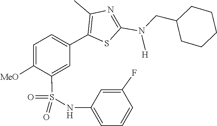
C(C1CCCCC1)N(C1=NC(C)=C(C2=CC=C([MeO])C(S(=O)(=O)NC3=CC=CC(F)=C3)=C2)S1)[H]
